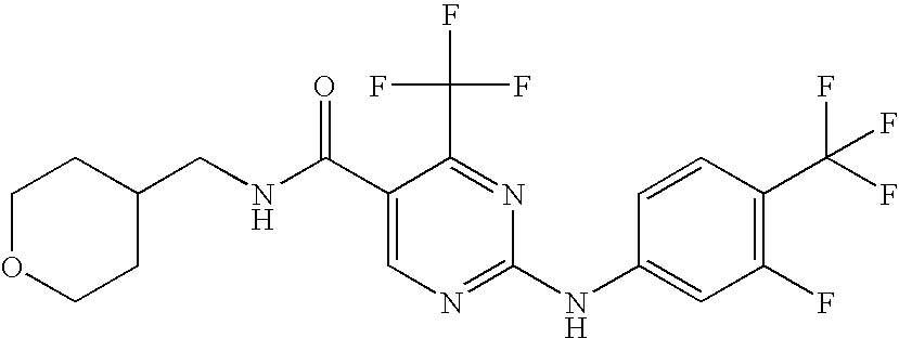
C1OCCC(CNC(C2=CN=C(NC3=CC(F)=C(C(F)(F)F)C=C3)N=C2C(F)(F)F)=O)C1
